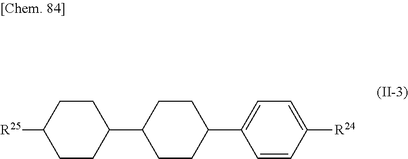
C1=CC([R24])=CC=C1C1CCC(C2CCC([R25])CC2)CC1
